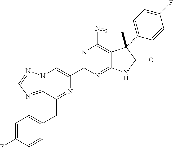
C12=NC=NN1C=C(C1=NC(N)=C3C(=N1)NC(=O)C3(C)C1=CC=C(F)C=C1)N=C2CC1=CC=C(F)C=C1
